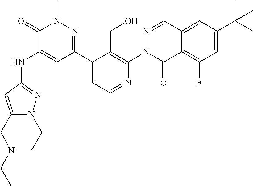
N(C1=CC(C2=CC=NC(N3C(=O)C4=C(F)C=C(C(C)(C)C)C=C4C=N3)=C2CO)=NN(C)C1=O)C1=NN2C(=C1)CN(CC)CC2
